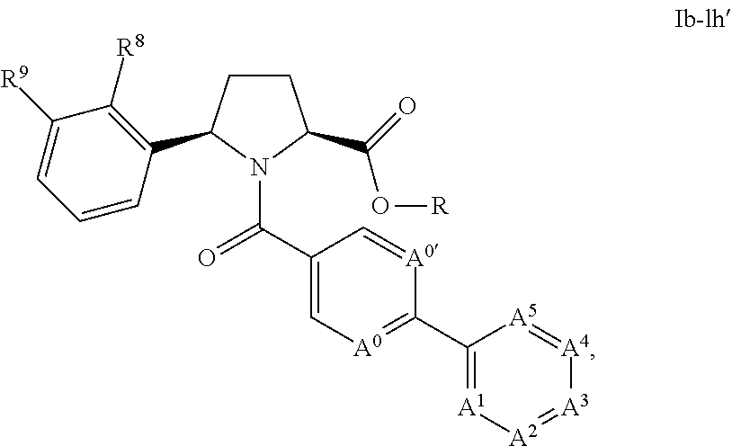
C1=C(C(N2C(C3=C([R8])C([R9])=CC=C3)CCC2C(=O)O[R])=O)C=[A0]C(C2=[A1][A2]=[A3][A4]=[A5]2)=[A0]1
